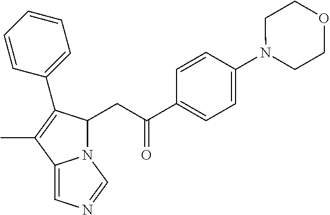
C1=CC(N2CCOCC2)=CC=C1C(=O)CC1N2C(=CN=C2)C(C)=C1C1=CC=CC=C1
